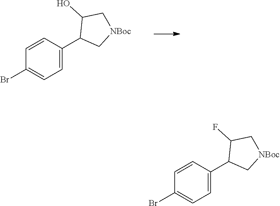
C1=C(C2C[NBoc]CC2O)C=CC(Br)=C1.C1=C(C2C[NBoc]CC2F)C=CC(Br)=C1
